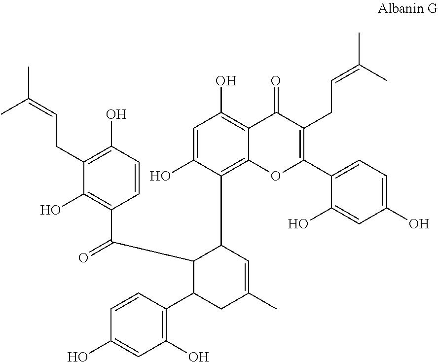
C1=C(O)C(C2C(C(C3=C(O)C(CC=C(C)C)=C(O)C=C3)=O)C(C3=C(O)C=C(O)C=C3)CC(C)=C2)=C2C(=C1O)C(=O)C(CC=C(C)C)=C(C1=CC=C(O)C=C1O)O2
